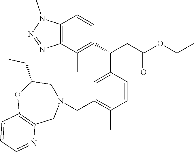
C12=C(C(C)=C(C(CC(OCC)=O)C3=CC(CN4CC(CC)OC5=C(C4)N=CC=C5)=C(C)C=C3)C=C1)N=NN2C
